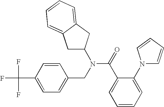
C1=C(C(F)(F)F)C=CC(CN(C(=O)C2=CC=CC=C2N2C=CC=C2)C2CC3=CC=CC=C3C2)=C1
